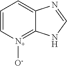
C1=C[N+]([O-])=C2C(=C1)N=CN2
